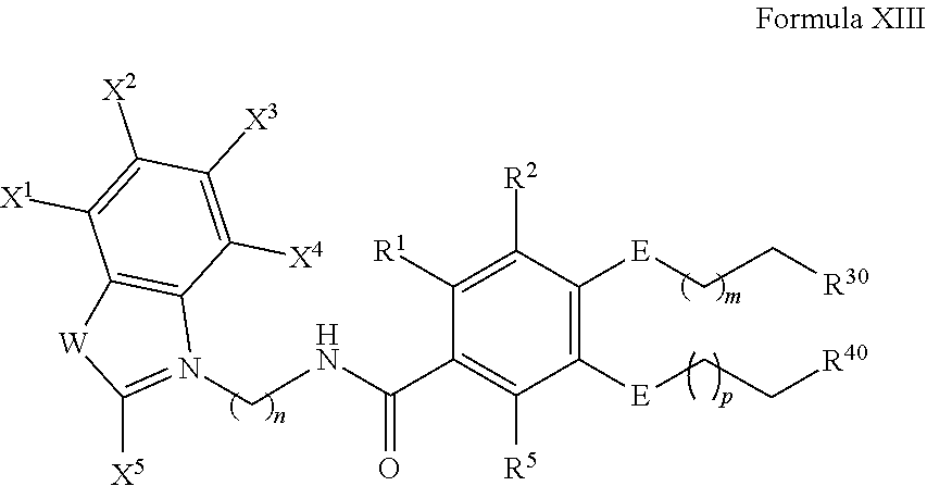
C1([E]CC[R40])=C([E]CC[R30])C([R2])=C([R1])C(C(=O)NCN2=C([X5])[W]C3=C2C([X4])=C([X3])C([X2])=C3[X1])=C1[R5]
